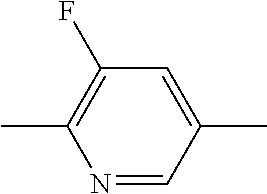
C1(C)=C(F)C=C(C)C=N1
